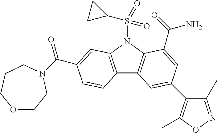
C12=C(N(S(C3CC3)(=O)=O)C3=C1C=C(C1=C(C)ON=C1C)C=C3C(=O)N)C=C(C(=O)N1CCOCCC1)C=C2
